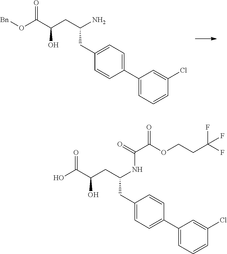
[Bn]OC(C(CC(N)CC1=CC=C(C2=CC=CC(Cl)=C2)C=C1)O)=O.C(C(CC(NC(C(OCCC(F)(F)F)=O)=O)CC1=CC=C(C2=CC=CC(Cl)=C2)C=C1)O)(=O)O
